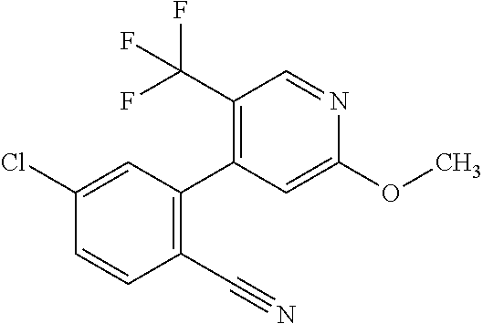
C1(C(F)(F)F)=C(C2=C(C#N)C=CC(Cl)=C2)C=C(OC)N=C1
